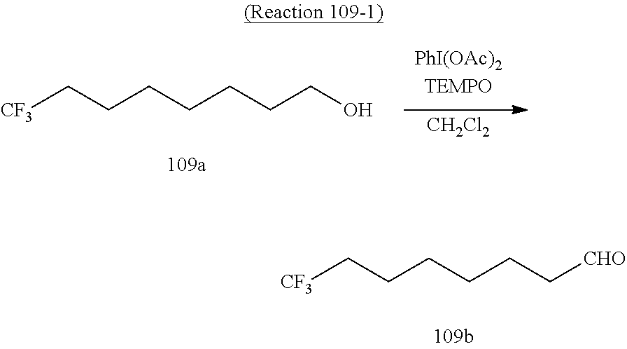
[CF3]CCCCCCCO.[CH2Cl2].[CF3]CCCCCC[CHO]
